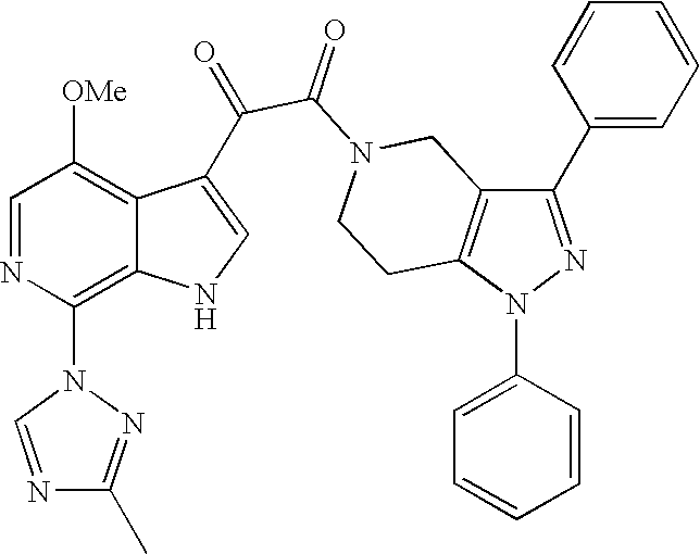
C1(C2=CC=CC=C2)=NN(C2=CC=CC=C2)C2=C1CN(C(=O)C(=O)C1=CNC3=C(N4N=C(C)N=C4)N=CC([OMe])=C31)CC2
